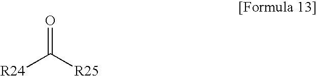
[R24]C([R25])=O
